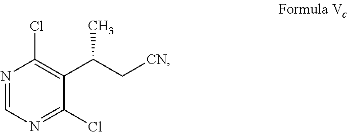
ClC1=C(C(C[CN])C)C(Cl)=NC=N1
